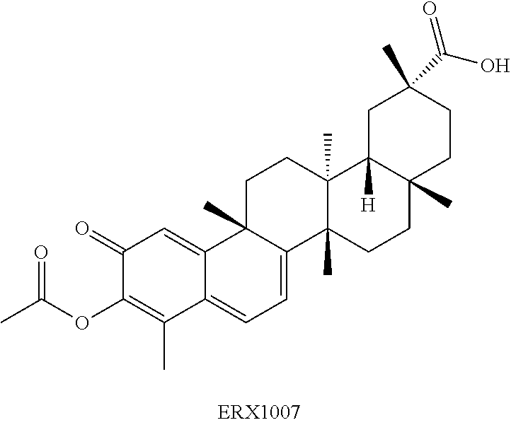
O(C1=C(C)C2=CC=C3C(C)(C2=CC1=O)CCC1(C)C3(C)CCC2(C)C1([H])CC(C)(C(O)=O)CC2)C(C)=O
